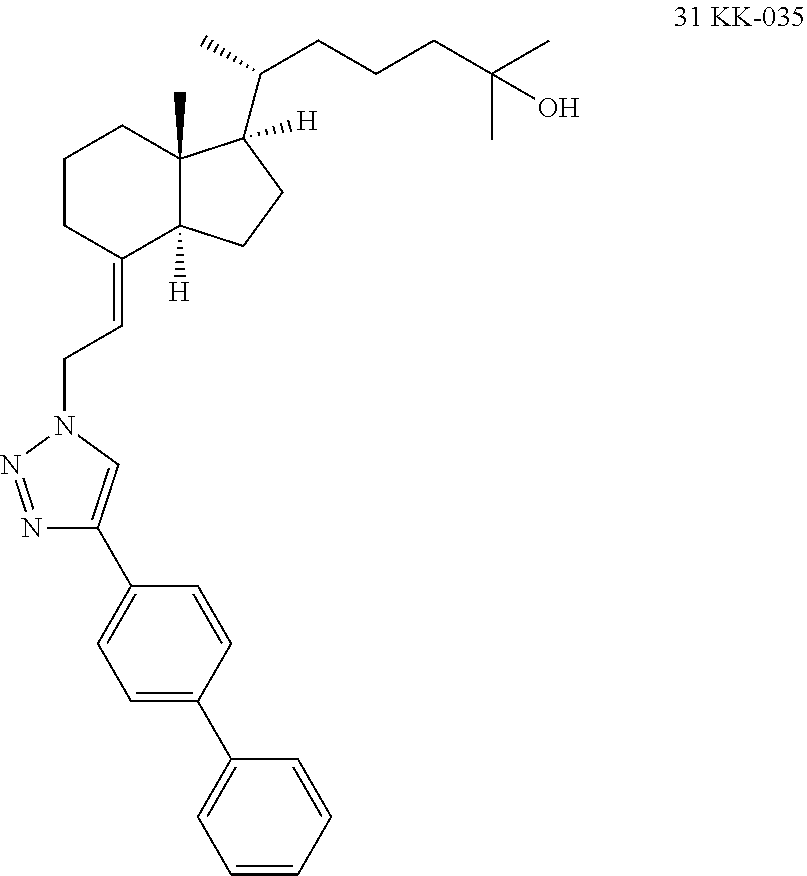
N1=NN(CC=C2C3([H])C(C)(CCC2)C(C(C)CCCC(C)(C)O)([H])CC3)C=C1C1=CC=C(C2=CC=CC=C2)C=C1
